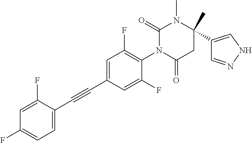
C1=C(F)C(C#CC2=CC(F)=C(N3C(=O)CC(C4=CNN=C4)(C)N(C)C3=O)C(F)=C2)=CC=C1F
